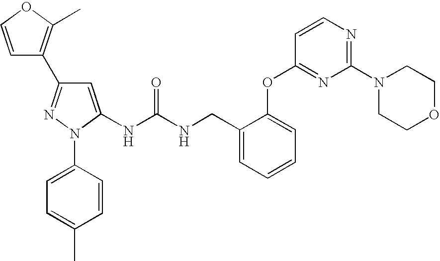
N(C(NCC1=CC=CC=C1OC1=NC(N2CCOCC2)=NC=C1)=O)C1=CC(C2=C(C)OC=C2)=NN1C1=CC=C(C)C=C1
